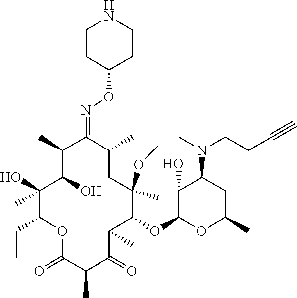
C1(C)C(O)C(C)(O)C(CC)OC(=O)C(C)C(=O)C(C)C(OC2OC(C)CC(N(C)CCC#C)C2O)C(C)(OC)CC(C)C1=NOC1CCNCC1
